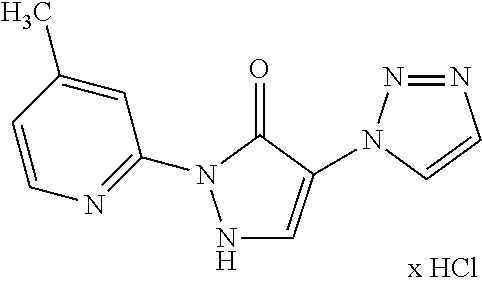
C1=CN=C(N2NC=C(N3N=NC=C3)C2=O)C=C1C
